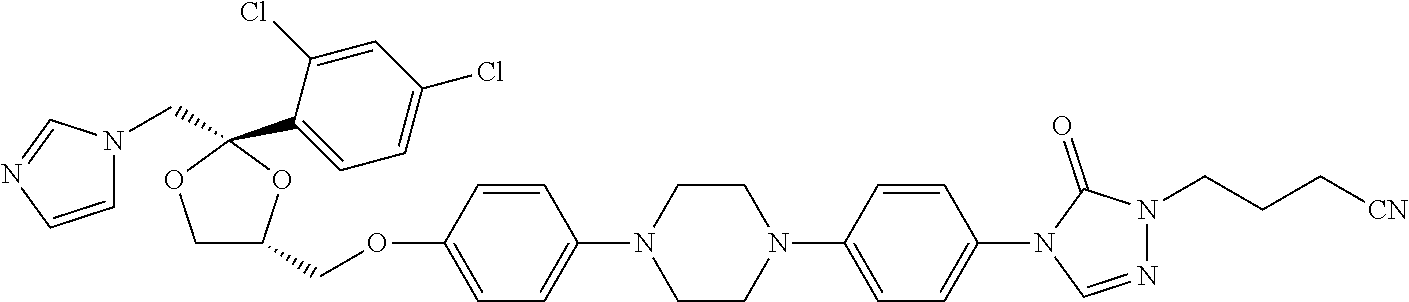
C1C(COC2=CC=C(N3CCN(C4=CC=C(N5C=NN(CCC[CN])C5=O)C=C4)CC3)C=C2)OC(C2=CC=C(Cl)C=C2Cl)(CN2C=CN=C2)O1
